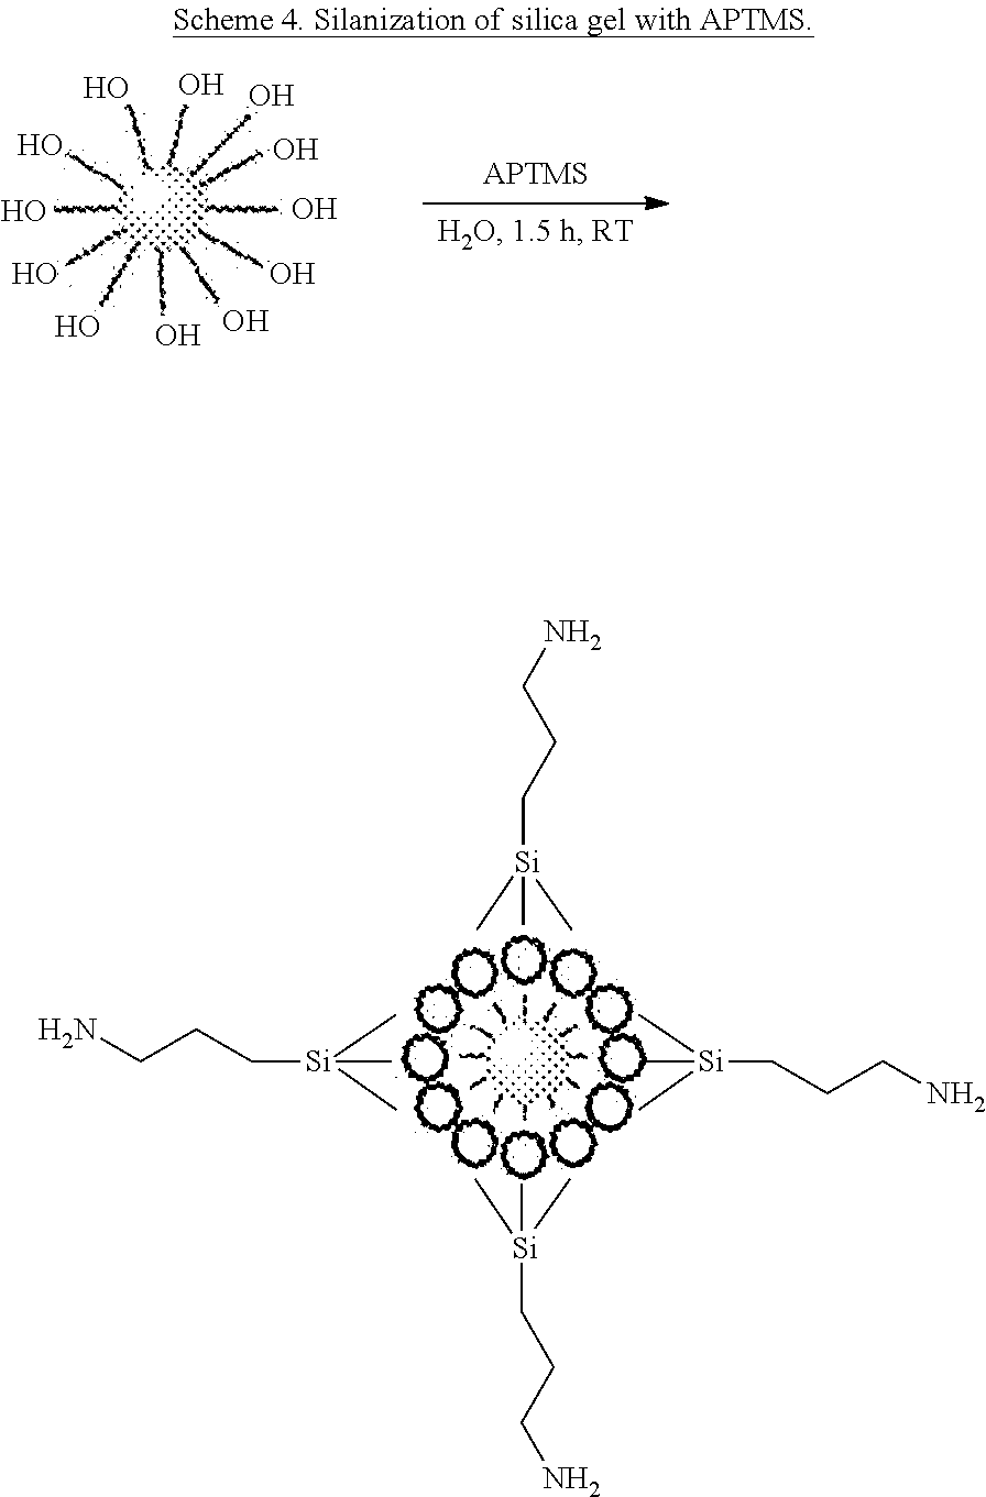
C[Si](C)(C)CCCN.C[Si](C)(C)CCCN.C[Si](C)(C)CCCN.C[Si](C)(C)CCCN.O.O.O.O.O.O.O.O.O.O.O.O
